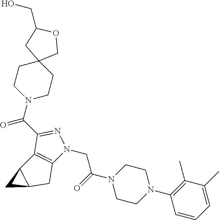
C12(CCN(C(C3=NN(CC(=O)N4CCN(C5=C(C)C(C)=CC=C5)CC4)C4=C3C3C(C4)C3)=O)CC1)COC(CO)C2
